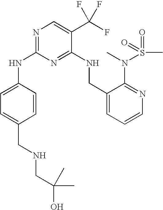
C1(NC2=NC=C(C(F)(F)F)C(NCC3=CC=CN=C3N(S(=O)(=O)C)C)=N2)=CC=C(CNCC(O)(C)C)C=C1
